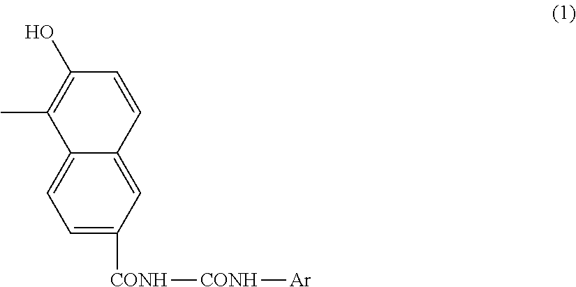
C12=CC=C([CONH][CONH][Ar])C=C1C=CC(O)=C2C
